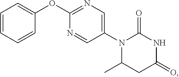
C1=CC=CC(OC2=NC=C(N3C(C)CC(=O)NC3=O)C=N2)=C1
